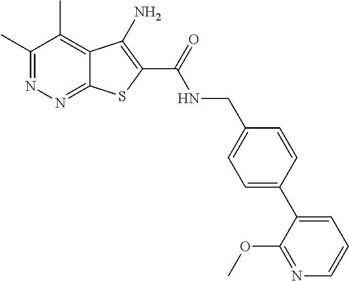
C1(C)=NN=C2C(=C1C)C(N)=C(C(=O)NCC1=CC=C(C3=CC=CN=C3OC)C=C1)S2
